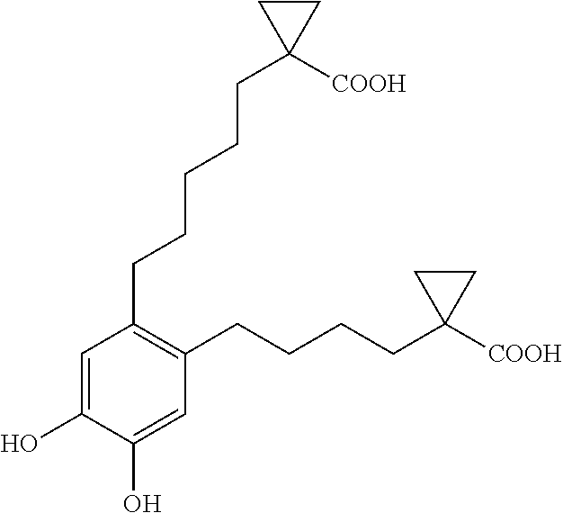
C1=C(O)C(O)=CC(CCCCC2([COOH])CC2)=C1CCCCCC1([COOH])CC1
